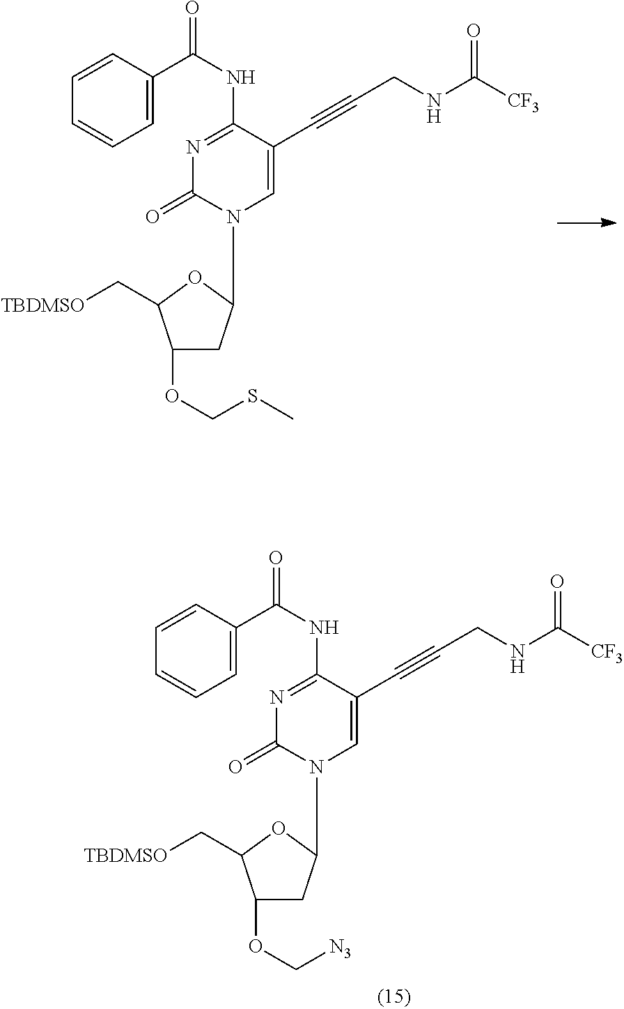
C1(OCSC)CC(N2C=C(C#CCNC([CF3])=O)C(NC(C3=CC=CC=C3)=O)=NC2=O)OC1C[TBDMSO].C1(OC[N3])CC(N2C=C(C#CCNC([CF3])=O)C(NC(C3=CC=CC=C3)=O)=NC2=O)OC1C[TBDMSO]
